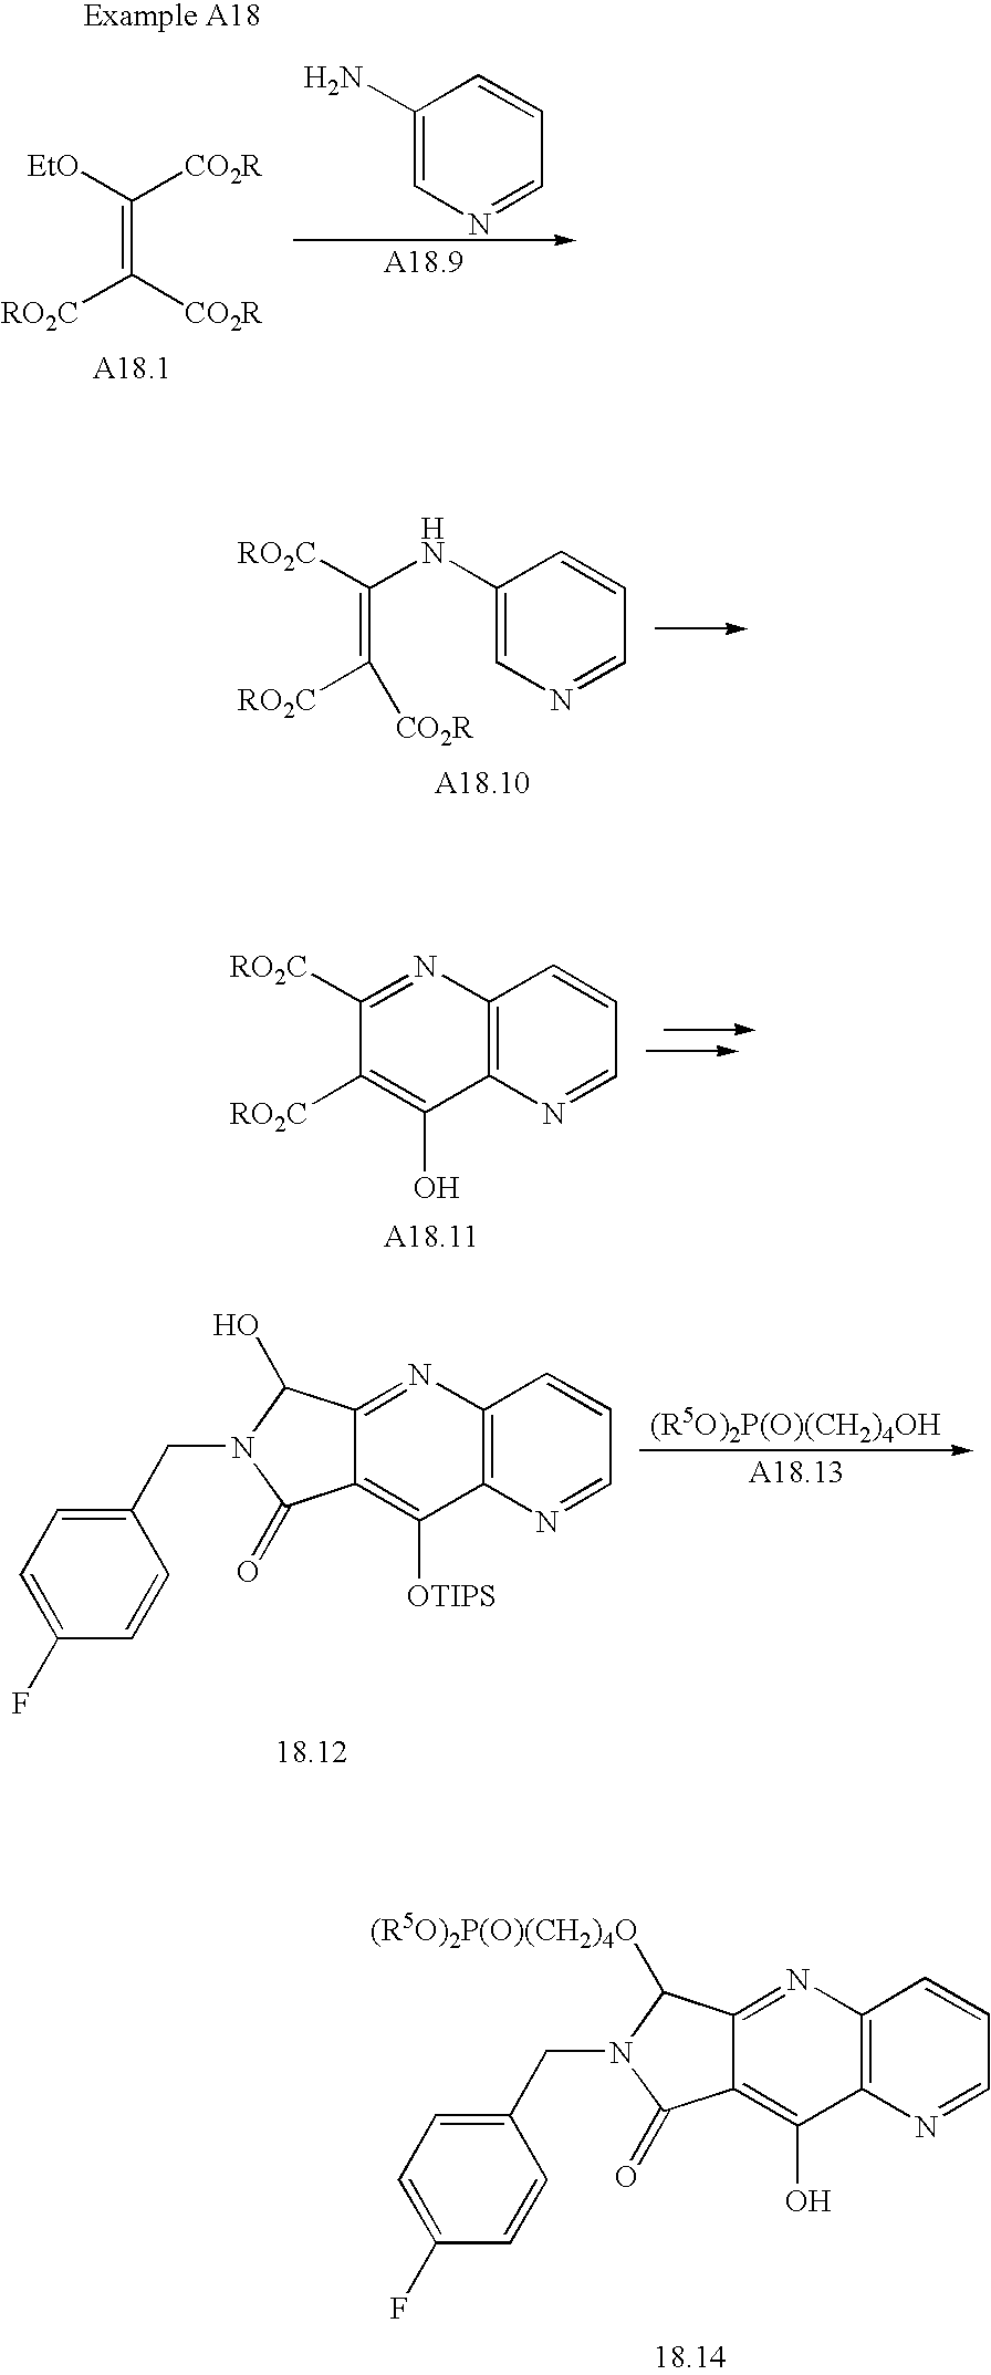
C(=C([CO2R])[RO2C])([RO2C])NC1=CN=CC=C1.C(=C([CO2R])[RO2C])([EtO])[CO2R].C1(N)=CN=CC=C1.C1([RO2C])=NC2=C(N=CC=C2)C(O)=C1[RO2C].C12=NC3=C(N=CC=C3)C([OTIPS])=C1C(=O)N(CC1=CC=C(F)C=C1)C2O.C12=NC3=C(N=CC=C3)C(O)=C1C(=O)N(CC1=CC=C(F)C=C1)C2[(R5O)2P(O)(CH2)4O]
